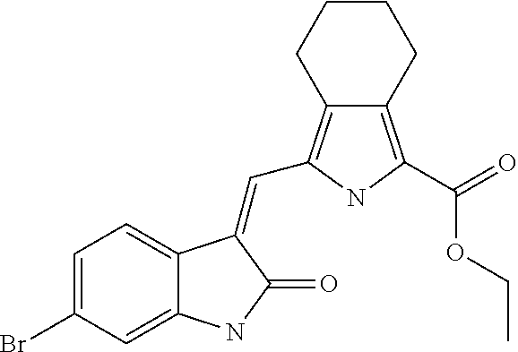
C1=C(Br)C=C2C(=C1)C(=CC1=C3C(=C(C(=O)OCC)N1)CCCC3)C(=O)N2
